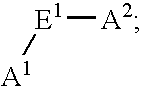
[A1][E1][A2]
